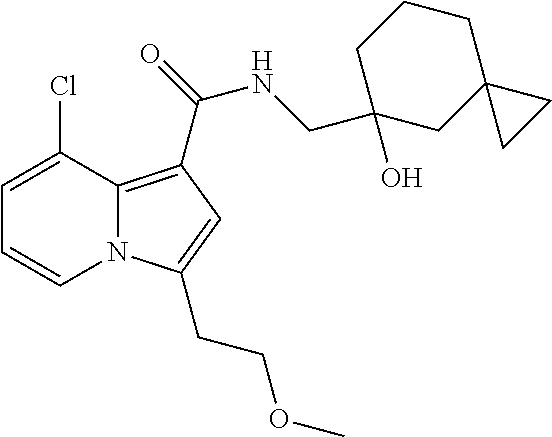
C1=C(Cl)C2=C(C(NCC3(O)CC4(CCC3)CC4)=O)C=C(CCOC)N2C=C1
